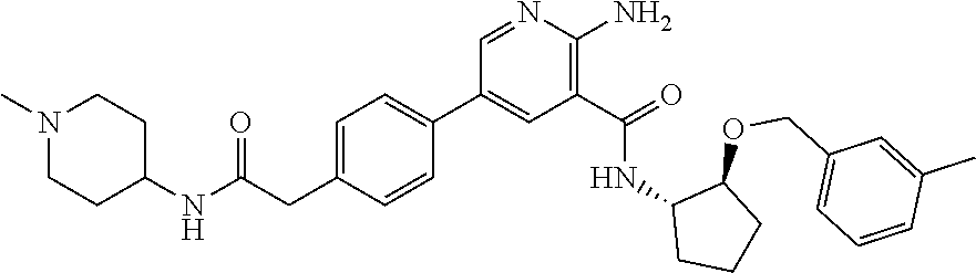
C1=C(CC(NC2CCN(C)CC2)=O)C=CC(C2=CC(C(=O)NC3CCCC3OCC3=CC=CC(C)=C3)=C(N)N=C2)=C1
